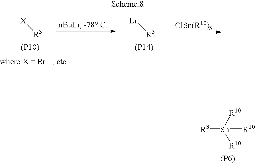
[Li][R3].[(P14)].[X][R3].[(P10)].[R3][Sn]([R10])([R10])[R10].[(P6)]
